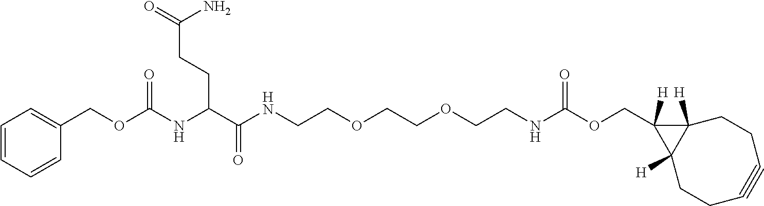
C1=CC=CC(COC(NC(C(NCCOCCOCCNC(OCC2([H])C3([H])C2([H])CCC#CCC3)=O)=O)CCC(=O)N)=O)=C1
